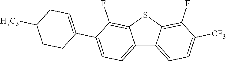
C12=CC=C(C3=CCC([H7C3])CC3)C(F)=C1SC1=C(F)C([CF3])=CC=C21
